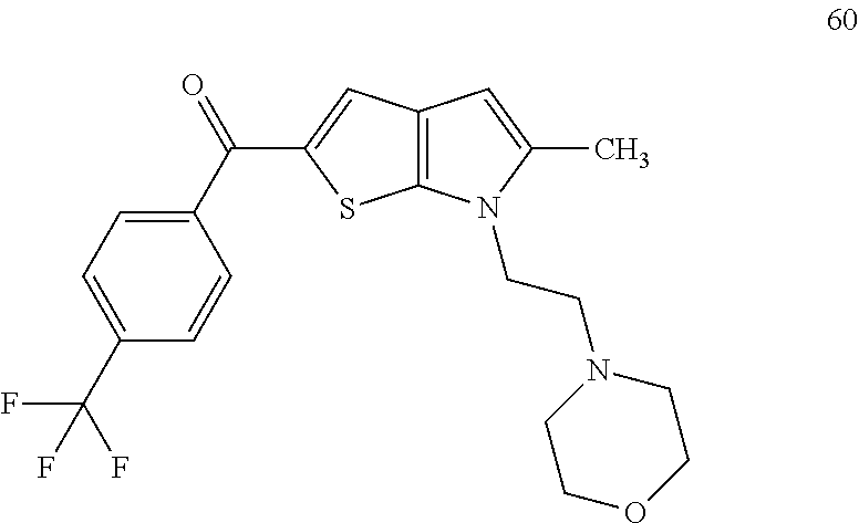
C1(C(=O)C2=CC3=C(S2)N(CCN2CCOCC2)C(C)=C3)=CC=C(C(F)(F)F)C=C1
